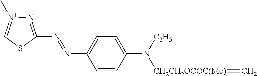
N(=NC1=CC=C(N([C2H5])[CH2CH2OCOC(Me)]=C)C=C1)C1=N[N+](C)=CS1
